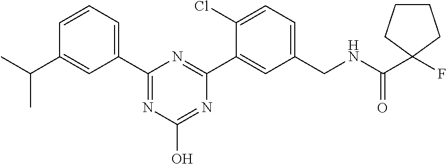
C1(C2=CC=CC(C(C)C)=C2)=NC(O)=NC(C2=CC(CNC(=O)C3(F)CCCC3)=CC=C2Cl)=N1
